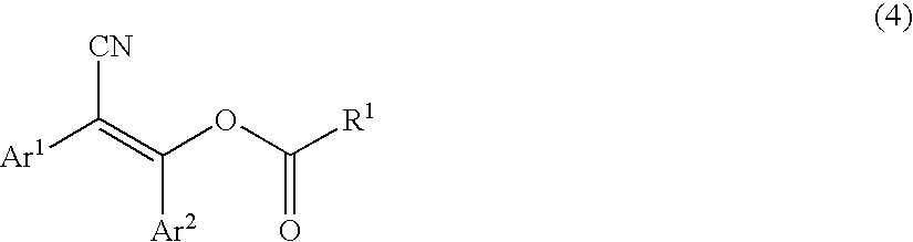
[Ar1]C(=C(OC([R1])=O)[Ar2])[CN]
